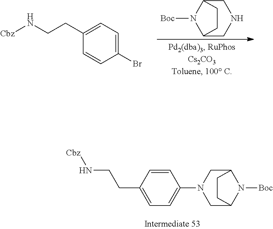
C1=C(CCN[Cbz])C=CC(Br)=C1.C1C2N([Boc])C(CN1)CC2.C1C2N([Boc])C(CN1C1=CC=C(CCN[Cbz])C=C1)CC2
